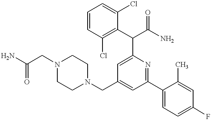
N1(CC2=CC(C3=CC=C(F)C=C3C)=NC(C(C3=C(Cl)C=CC=C3Cl)C(N)=O)=C2)CCN(CC(N)=O)CC1
